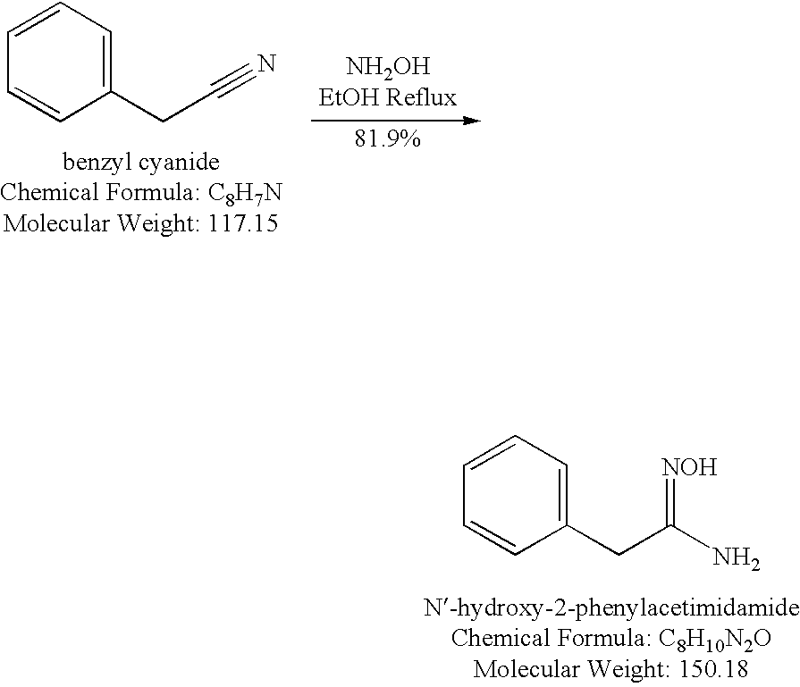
C1(CC(N)=[NOH])=CC=CC=C1.C1(CC#N)=CC=CC=C1
